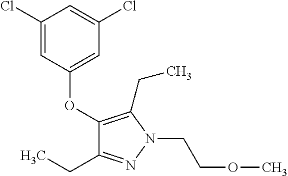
C1(Cl)=CC(OC2=C(CC)N(CCOC)N=C2CC)=CC(Cl)=C1
